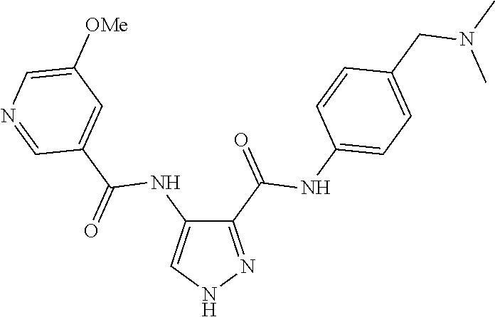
C1(C(=O)NC2=CC=C(CN(C)C)C=C2)=NNC=C1NC(C1=CC([OMe])=CN=C1)=O
